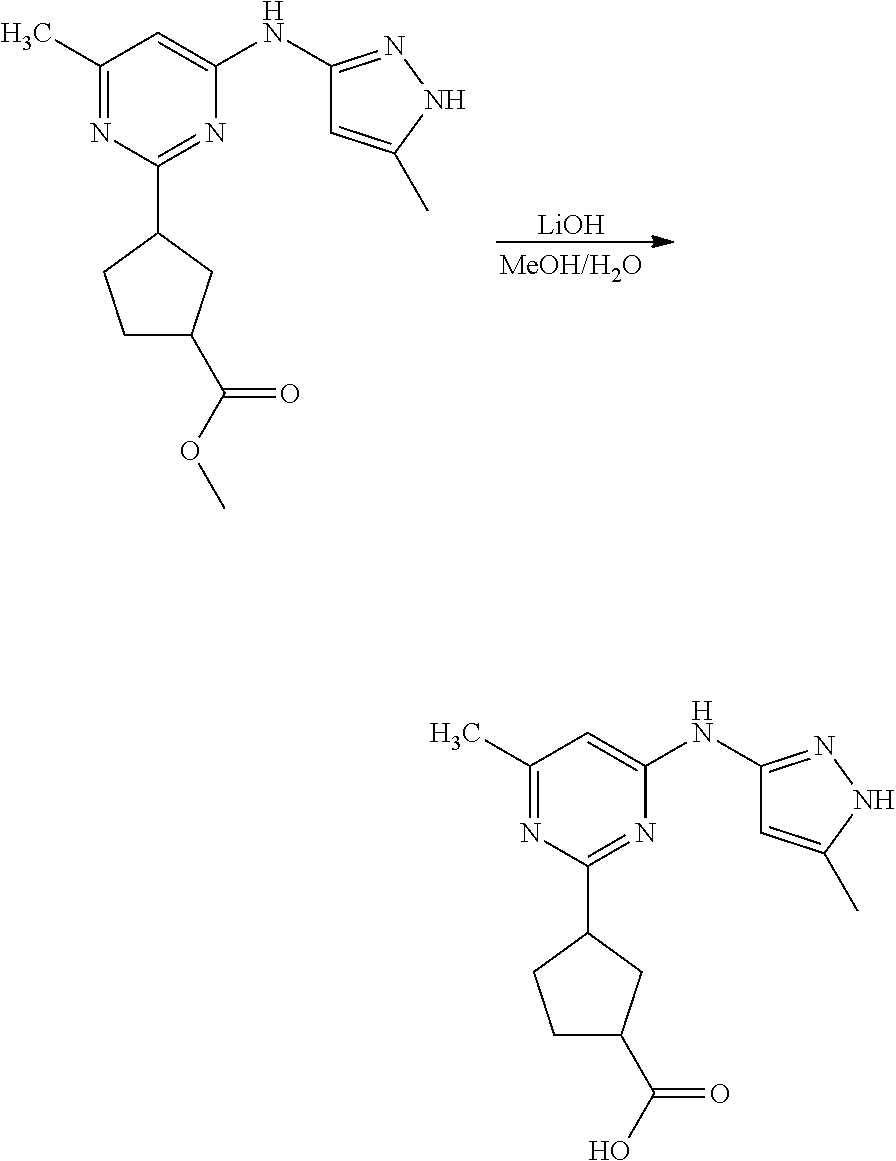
C1(C)=NC(C2CCC(C(OC)=O)C2)=NC(NC2=NNC(C)=C2)=C1.[LiOH].C1(C)=NC(C2CCC(C(O)=O)C2)=NC(NC2=NNC(C)=C2)=C1
